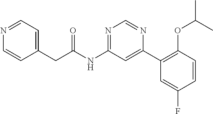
N(C1=NC=NC(C2=C(OC(C)C)C=CC(F)=C2)=C1)C(CC1=CC=NC=C1)=O
